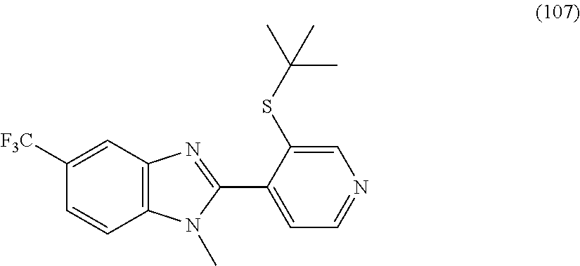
C12=C(C=C([F3C])C=C1)N=C(C1=CC=NC=C1SC(C)(C)C)N2C
